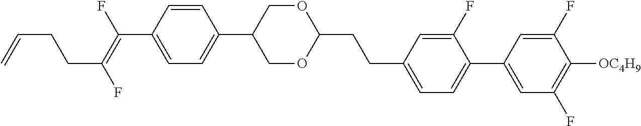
C1=CC(C(=C(F)CCC=C)F)=CC=C1C1COC(CCC2=CC=C(C3=CC(F)=C([OC4H9])C(F)=C3)C(F)=C2)OC1
